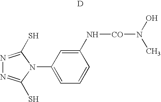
N1=C(S)N(C2=CC=CC(N[CO]N(C)O)=C2)C(S)=N1.[D]
